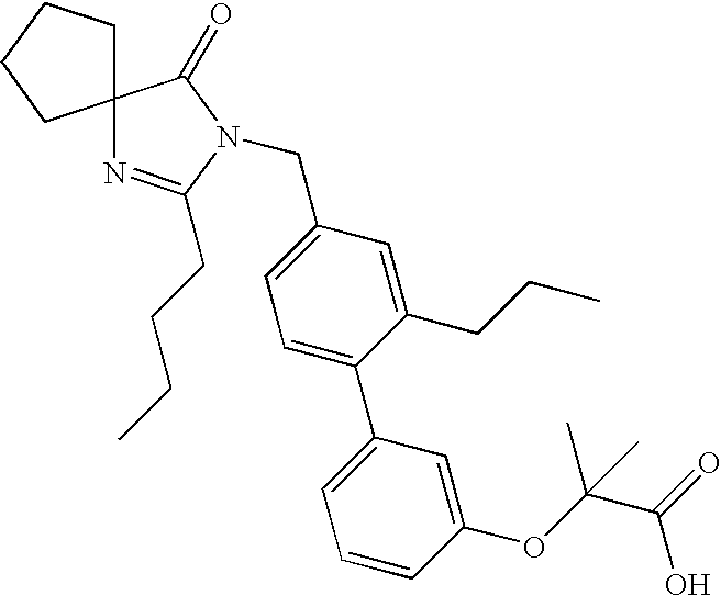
C12(CCCC1)N=C(CCCC)N(CC1=CC=C(C3=CC=CC(OC(C(O)=O)(C)C)=C3)C(CCC)=C1)C2=O
